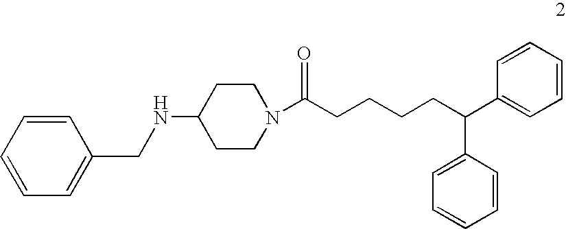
C1=CC=CC(C(C2=CC=CC=C2)CCCCC(N2CCC(NCC3=CC=CC=C3)CC2)=O)=C1
